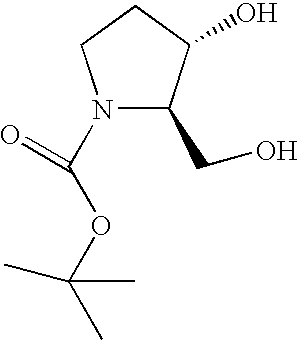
N1(C(OC(C)(C)C)=O)C(CO)C(O)CC1
